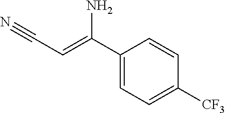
C1(C(=CC#N)N)=CC=C([CF3])C=C1
